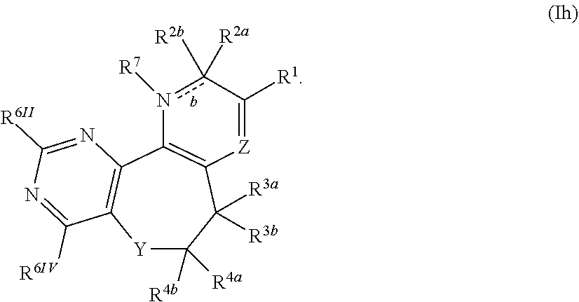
[Y]1C([R4a])([R4b])C([R3a])([R3b])C2=C(C3=C1C([R6IV])=NC([R6II])=N3)n([R7])c([R2b])([R2a])C([R1])=[Z]2
